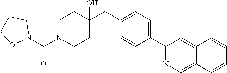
C1(CC2(O)CCN(C(N3CCCO3)=O)CC2)=CC=C(C2=NC=C3C(=C2)C=CC=C3)C=C1
